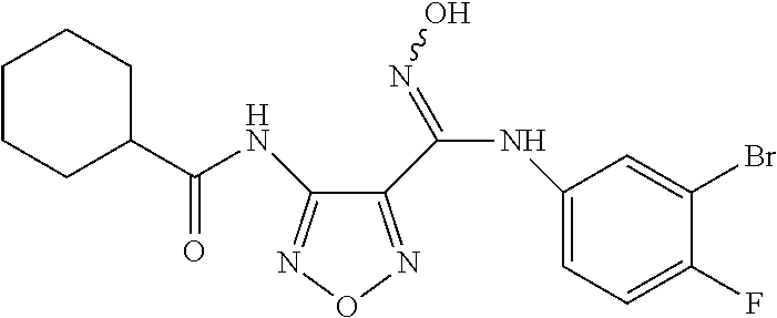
C1=C(Br)C(F)=CC=C1NC(=NO)C1=NON=C1NC(C1CCCCC1)=O
